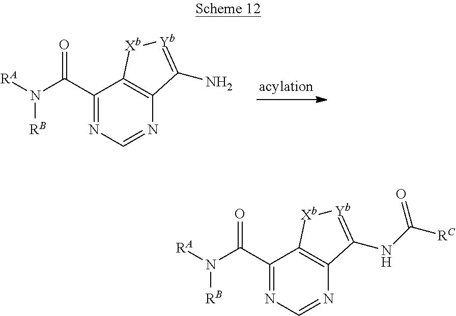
C1(C(=O)N([RB])[RA])=NC=NC2=C1[Xb][Yb]=C2N.C1(C(=O)N([RB])[RA])=NC=NC2=C1[Xb][Yb]=C2NC([RC])=O
